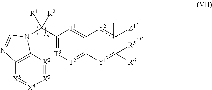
[X3]1=[X2]C2=C([X5]=[X4]1)N=CN2C(C1=[T3][T2]=C2C(=[T1]1)[Y2]c([Z1])-c([R6])([R5])[Y1]2)([R2])[R1]
